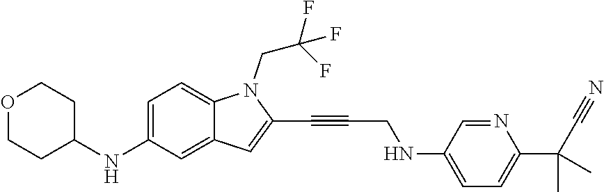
C1=C(NC2CCOCC2)C=C2C(=C1)N(CC(F)(F)F)C(C#CCNC1=CC=C(C(C#N)(C)C)N=C1)=C2
